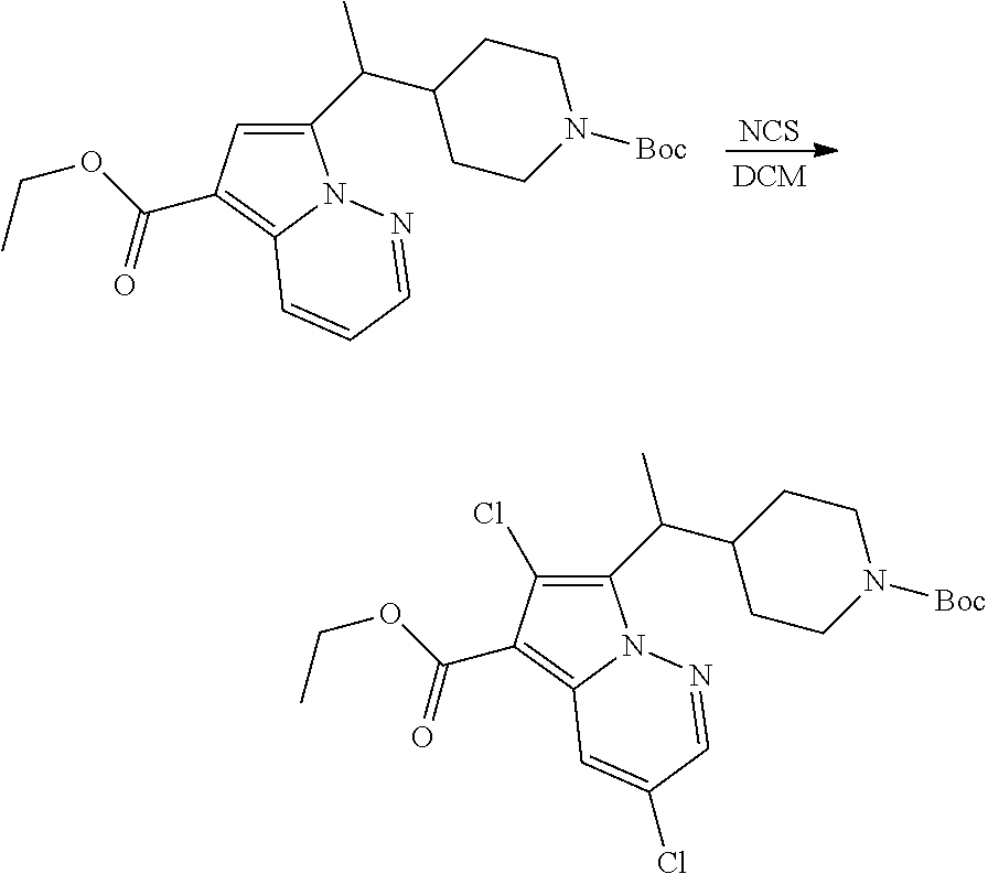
[NCS].O(C(=O)C1=C2N(N=CC=C2)C(C(C)C2CCN([Boc])CC2)=C1)CC.O(C(=O)C1=C2N(N=CC(Cl)=C2)C(C(C)C2CCN([Boc])CC2)=C1Cl)CC
